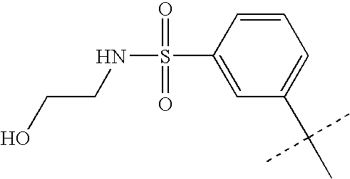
C1=CC(S(NCCO)(=O)=O)=CC(C(C)(C)C)=C1
